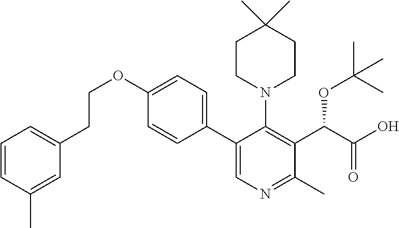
C1=CC(C)=CC(CCOC2=CC=C(C3=CN=C(C)C(C(C(=O)O)OC(C)(C)C)=C3N3CCC(C)(C)CC3)C=C2)=C1
